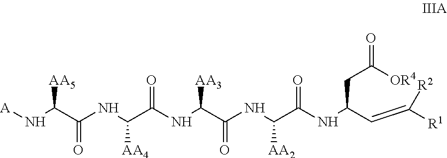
N(C([AA4])C(=O)NC([AA3])C(=O)NC([AA2])C(=O)NC(C=C([R2])[R1])CC(=O)[OR4])C(=O)C([AA5])N[A]
